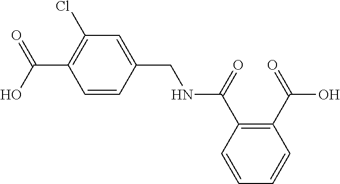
C(NC(C1=C(C(O)=O)C=CC=C1)=O)C1=CC(Cl)=C(C(O)=O)C=C1
